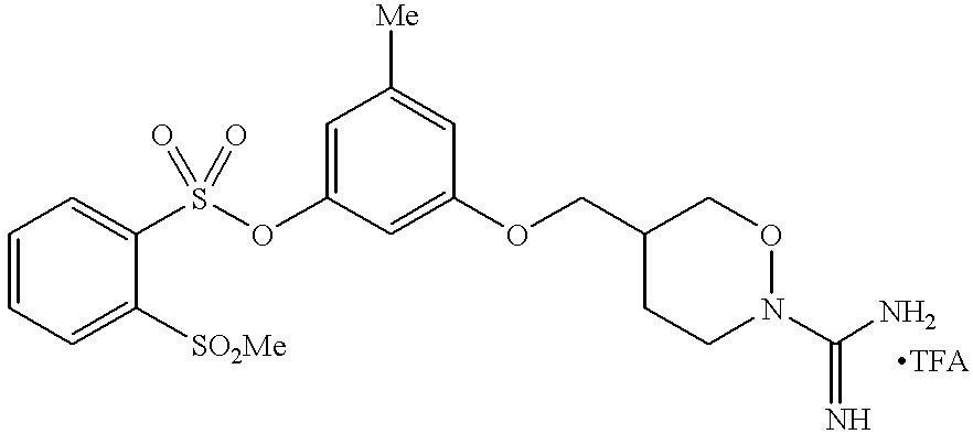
C1=CC=C([SO2Me])C(S(OC2=CC([Me])=CC(OCC3CCN(C(N)=N)OC3)=C2)(=O)=O)=C1
